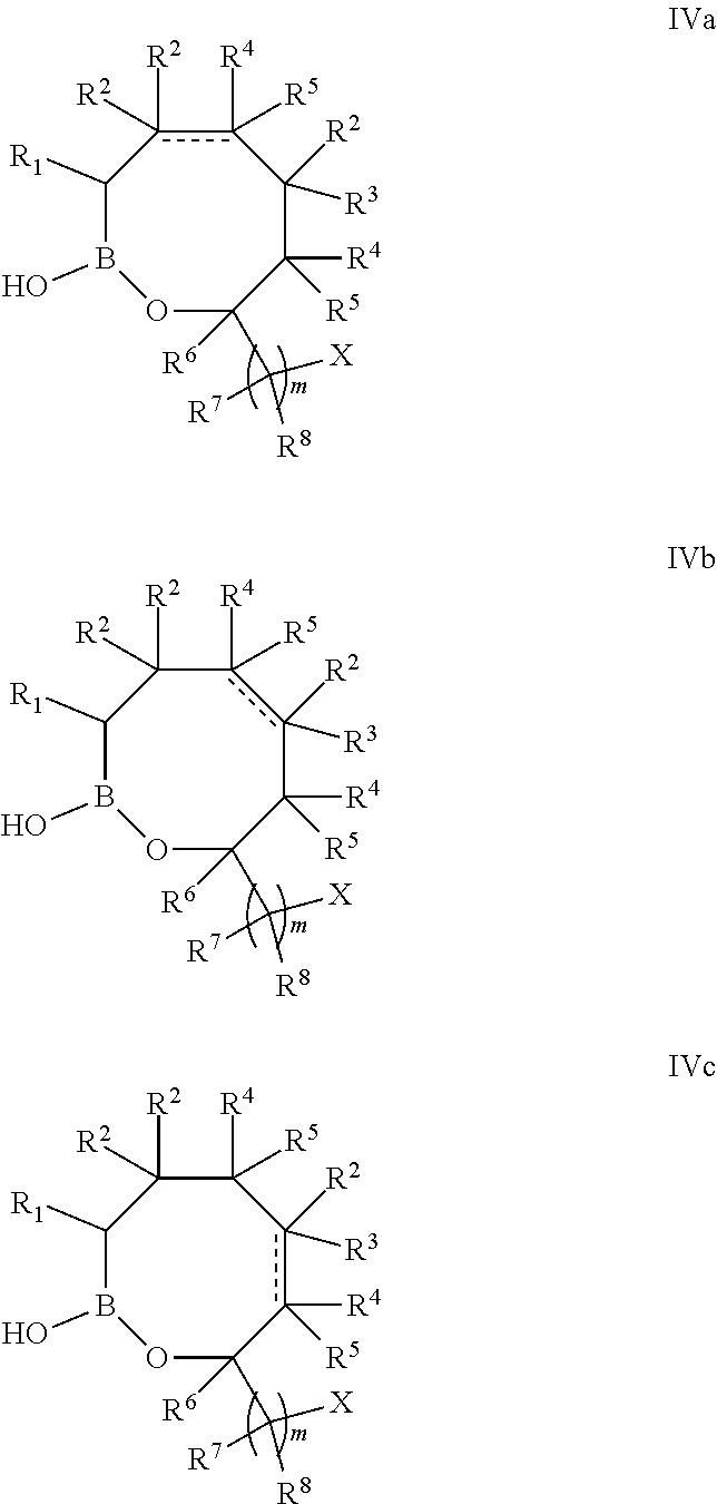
O1C([R6])(C([R8])([X])[R7])C([R4])([R5])C([R2])([R3])c([R4])([R5])c([R2])([R2])C([R1])B1O.O1C([R6])(C([R8])([X])[R7])C([R4])([R5])c([R2])([R3])c([R4])([R5])C([R2])([R2])C([R1])B1O.O1C([R6])(C([R8])([X])[R7])c([R4])([R5])c([R2])([R3])C([R4])([R5])C([R2])([R2])C([R1])B1O
